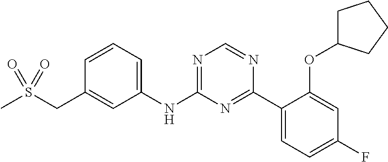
C1(NC2=NC=NC(C3=CC=C(F)C=C3OC3CCCC3)=N2)=CC=CC(CS(C)(=O)=O)=C1
